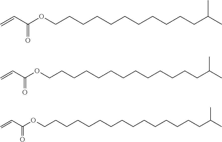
C=CC(OCCCCCCCCCCCC(C)C)=O.C=CC(OCCCCCCCCCCCCCC(C)C)=O.C=CC(OCCCCCCCCCCCCCCCC(C)C)=O
